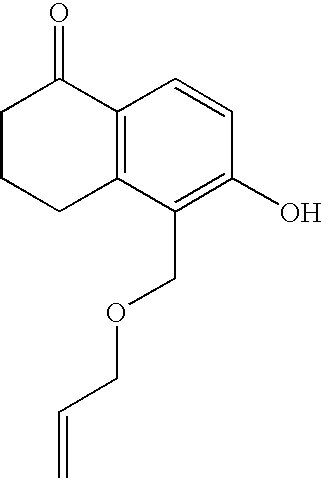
C12=C(C(COCC=C)=C(O)C=C1)CCCC2=O
